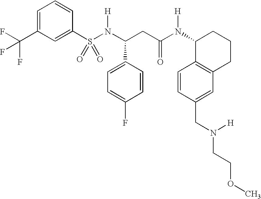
S(N(C(CC(N(C1C2=C(CCC1)C=C(CN(CCOC)[H])C=C2)[H])=O)C1=CC=C(F)C=C1)[H])(=O)(=O)C1=CC(C(F)(F)F)=CC=C1
